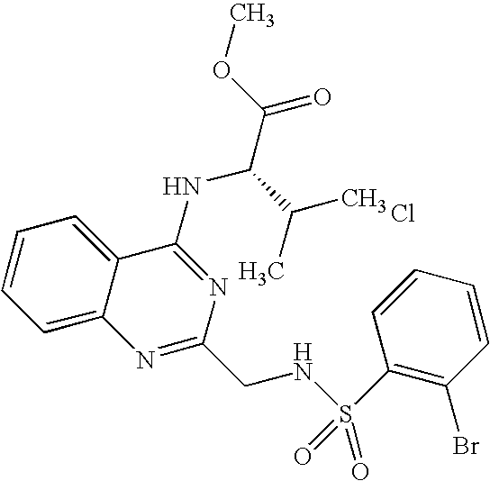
C12=CC=CC=C1C(NC(C(=O)OC)C(C)C)=NC(CNS(=O)(C1=C(Br)C=CC=C1)=O)=N2.Cl
